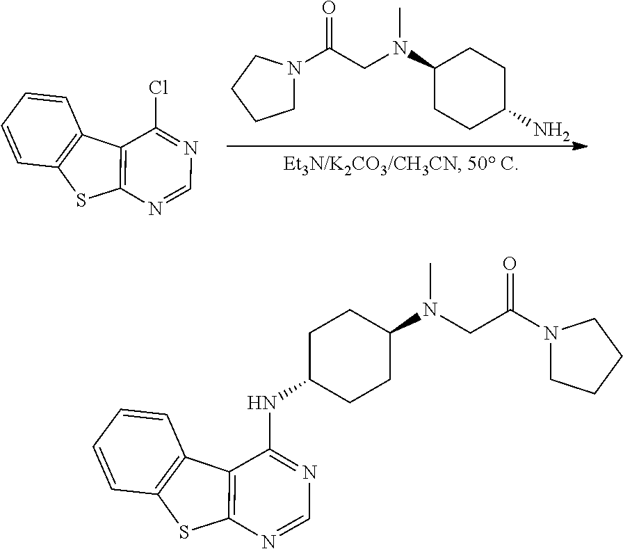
C12=C(N=CN=C1Cl)SC1=C2C=CC=C1.C1N(C(CN(C2CCC(N)CC2)C)=O)CCC1.C12=C(N=CN=C1NC1CCC(N(CC(N3CCCC3)=O)C)CC1)SC1=C2C=CC=C1
